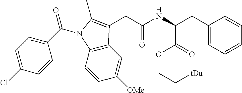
C12=C(C=C([OMe])C=C1)C(CC(NC(CC1=CC=CC=C1)C(OCC[tBu])=O)=O)=C(C)N2C(C1=CC=C(Cl)C=C1)=O
